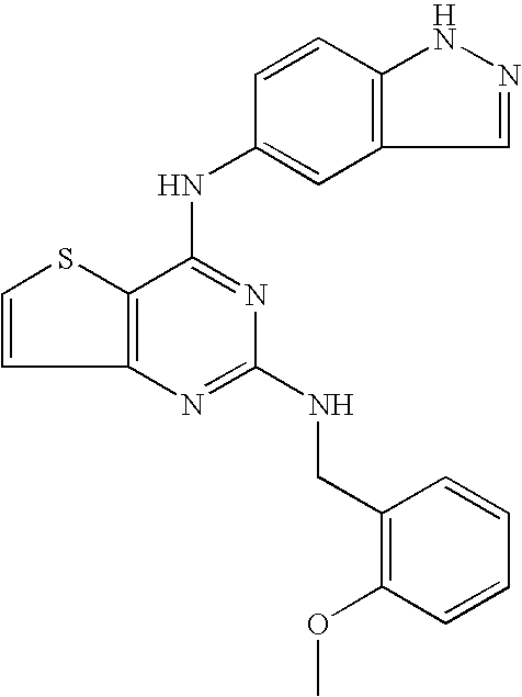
C12=C(C(NC3=CC4=C(C=C3)NN=C4)=NC(NCC3=C(OC)C=CC=C3)=N1)SC=C2
